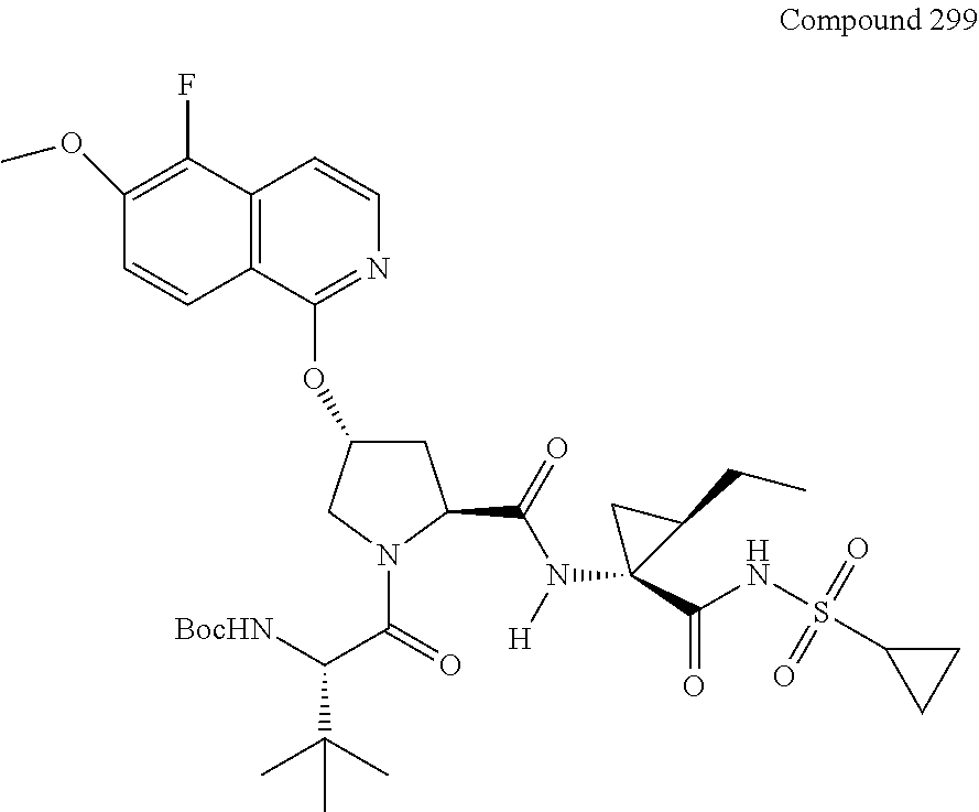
[BocHN]C(C(=O)N1C(C(=O)N([H])C2(C(NS(C3CC3)(=O)=O)=O)C(CC)C2)CC(OC2=NC=CC3=C2C=CC(OC)=C3F)C1)C(C)(C)C
